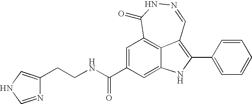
N1=CC2=C(C3=CC=CC=C3)NC3=CC(C(NCCC4=CNC=N4)=O)=CC(=C23)C(=O)N1
